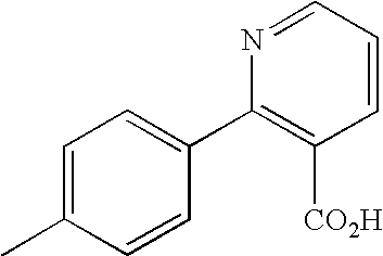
C1=C(C)C=CC(C2=C([CO2H])C=CC=N2)=C1
